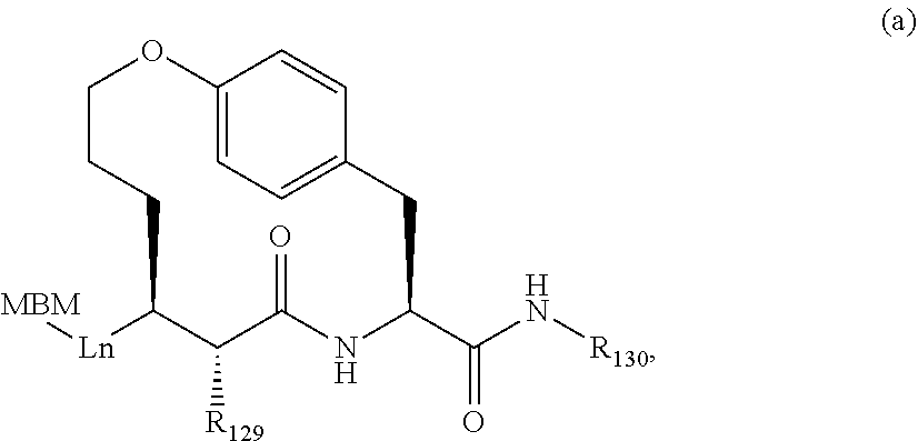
C12=CC=C(C=C1)CC(C(N[R130])=O)NC(=O)C([R129])C([Ln][MBM])CCCO2
